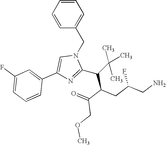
C1=CC=CC(CN2C=C(C3=CC(F)=CC=C3)N=C2C(C(C(=O)COC)CC(CN)F)C(C)(C)C)=C1
